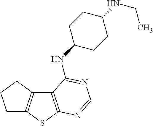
C12=C(SC3=C1CCC3)N=CN=C2NC1CCC(NCC)CC1
